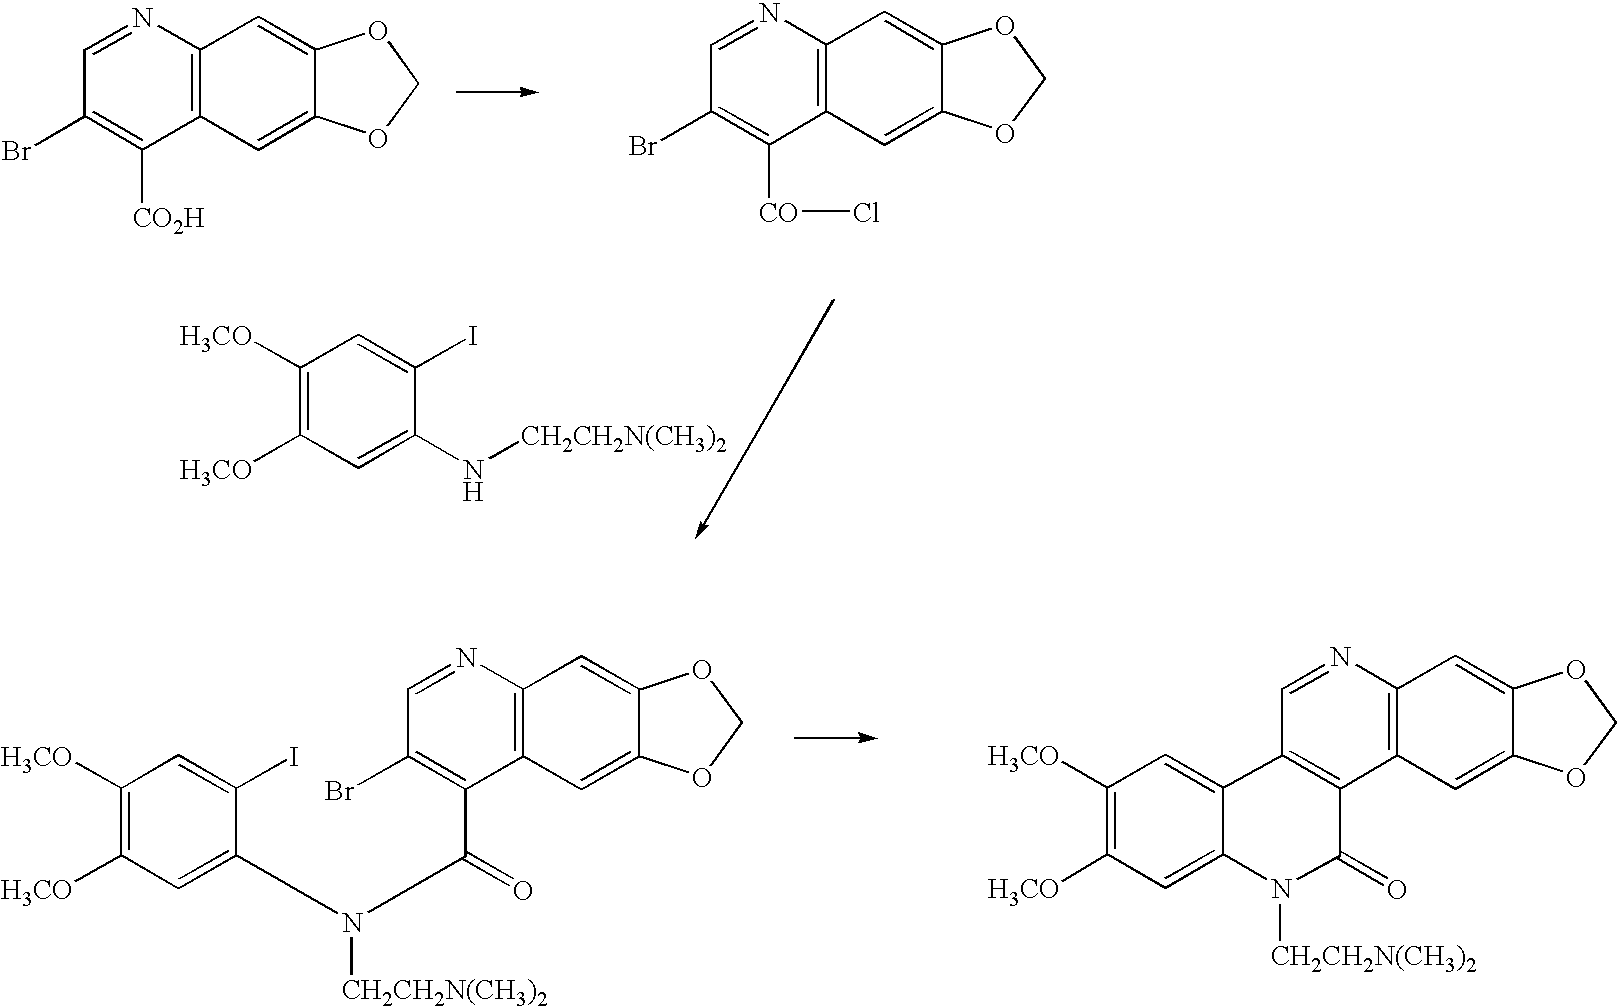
C1=NC2=C(C([CO2H])=C1Br)C=C1C(=C2)OCO1.C1=NC2=C(C([CO]Cl)=C1Br)C=C1C(=C2)OCO1.C1([H3CO])=C([H3CO])C=C(N[CH2CH2N(CH3)2])C(I)=C1.C1([H3CO])=C([H3CO])C=C(N(C(C2=C(Br)C=NC3=C2C=C2C(=C3)OCO2)=O)[CH2CH2N(CH3)2])C(I)=C1.C1([H3CO])=C([H3CO])C=C2C(=C1)C1=C(C(=O)N2[CH2CH2N(CH3)2])C2=C(N=C1)C=C1C(=C2)OCO1
